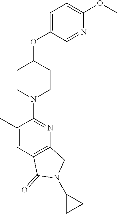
C1CN(C2=NC3=C(C=C2C)C(=O)N(C2CC2)C3)CCC1OC1=CC=C(OC)N=C1
